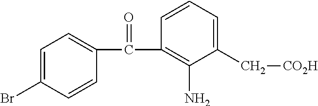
C1(C(C2=C(N)C(C[CO2H])=CC=C2)=O)=CC=C(Br)C=C1
